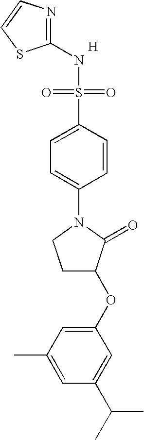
N1=C(NS(=O)(=O)C2=CC=C(N3CCC(OC4=CC(C)=CC(C(C)C)=C4)C3=O)C=C2)SC=C1.[H]
